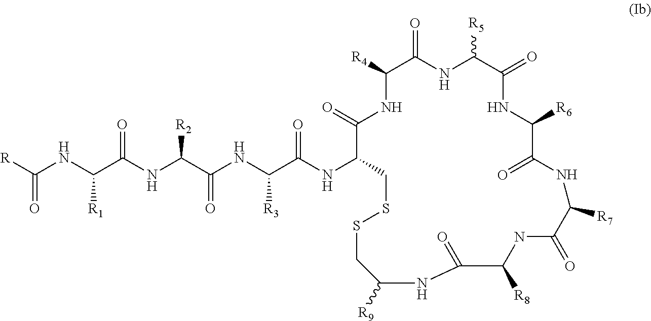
[R]C(NC(C(NC(C(NC(C(NC1CSSCC([R9])NC(=O)C([R8])NC(=O)C([R7])NC(=O)C([R6])NC(=O)C([R5])NC(=O)C([R4])NC1=O)=O)[R3])=O)[R2])=O)[R1])=O
